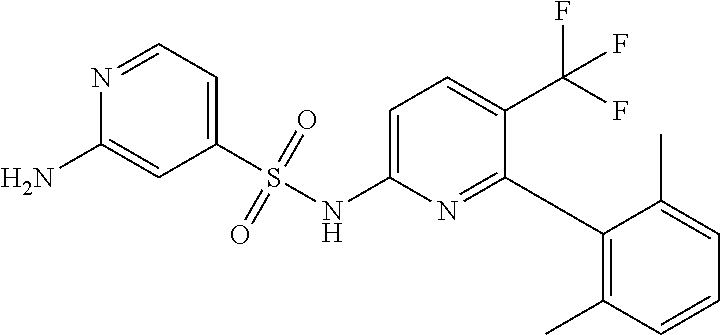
C1=C(NS(C2=CC=NC(N)=C2)(=O)=O)N=C(C2=C(C)C=CC=C2C)C(C(F)(F)F)=C1
